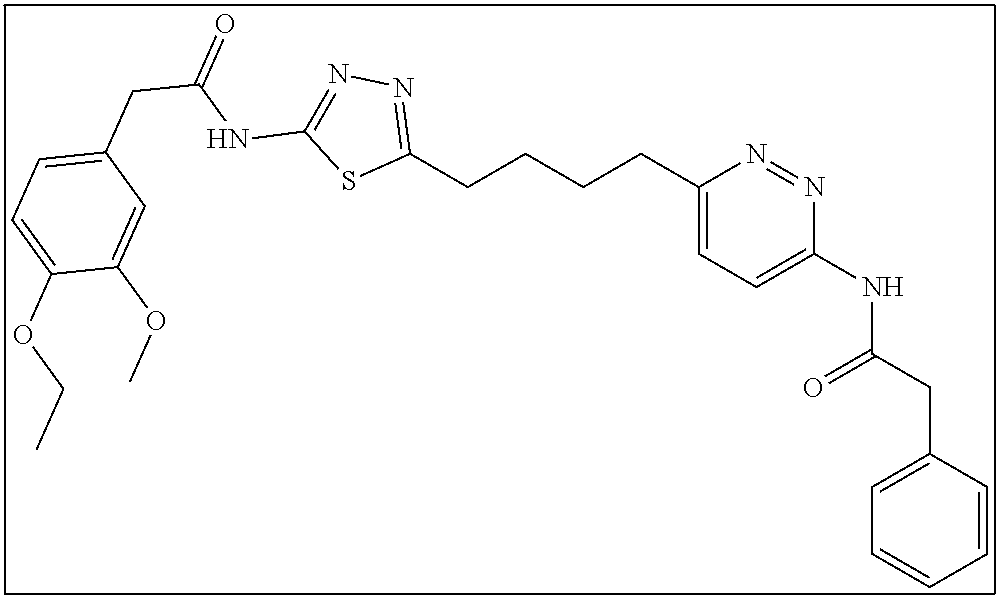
C1(CCCCC2=CC=C(NC(CC3=CC=CC=C3)=O)N=N2)=NN=C(NC(CC2=CC=C(OCC)C(OC)=C2)=O)S1
